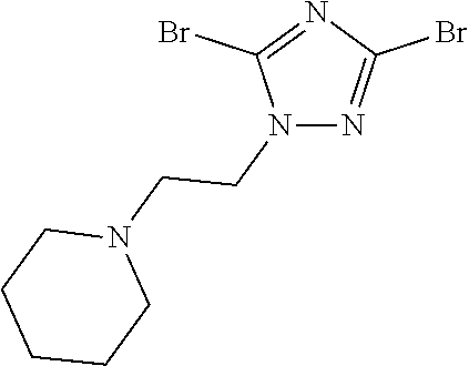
N1(CCN2CCCCC2)N=C(Br)N=C1Br
